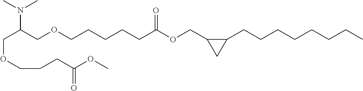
C(C(COCCCCCC(OCC1C(CCCCCCCC)C1)=O)N(C)C)OCCCC(OC)=O
